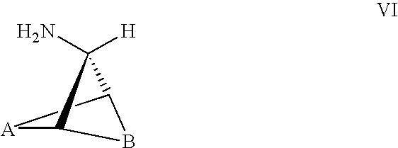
B1C2[A]C1C2([H])N
